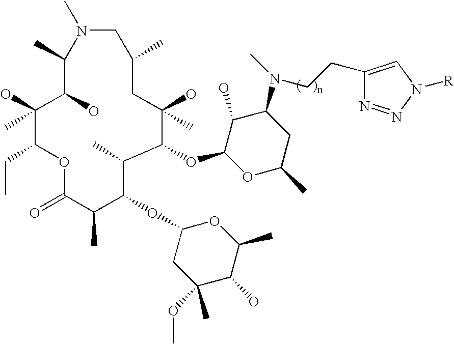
N1(C)CC(C)CC(O)(C)C(OC2OC(C)CC(N(C)CCC3=CN([R])N=N3)C2O)C(C)C(OC2CC(C)(OC)C(O)C(C)O2)C(C)C(=O)OC(CC)C(O)(C)C(O)C1C
